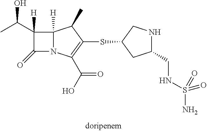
C1(C(C)O)([H])C(=O)N2C1([H])C(C)C(SC1CNC(CNS(N)(=O)=O)C1)=C2C(O)=O
